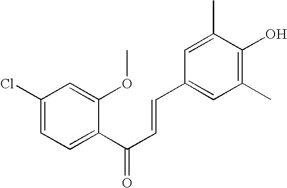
C1(Cl)=CC=C(C(C=CC2=CC(C)=C(O)C(C)=C2)=O)C(OC)=C1
